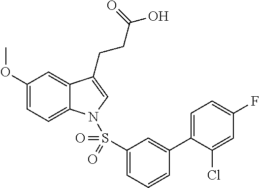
C1(OC)=CC=C2C(=C1)C(CCC(O)=O)=CN2S(C1=CC=CC(C2=CC=C(F)C=C2Cl)=C1)(=O)=O
